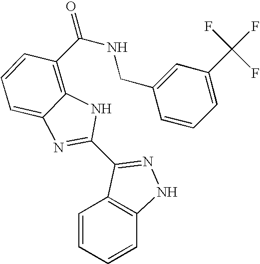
C1=CC=CC2=C1C(C1=NC3=CC=CC(C(=O)NCC4=CC(C(F)(F)F)=CC=C4)=C3N1)=NN2
